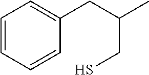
C1=CC=CC(CC(CS)C)=C1
